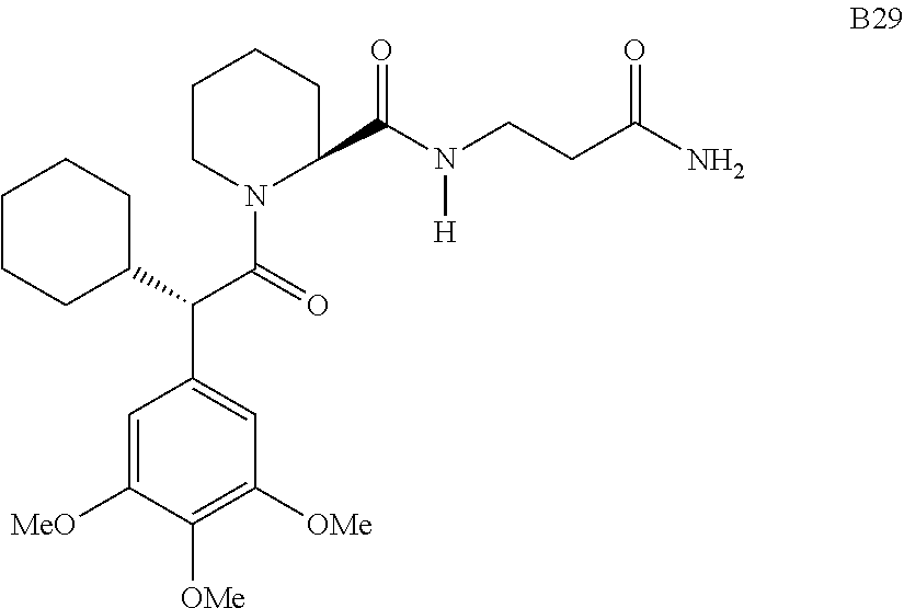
C1=C([MeO])C([OMe])=C([OMe])C=C1C(C1CCCCC1)C(=O)N1C(C(N(CCC(N)=O)[H])=O)CCCC1
